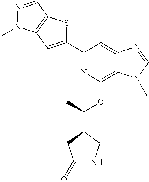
N1=C(C2=CC3=C(S2)C=NN3C)C=C2C(=C1OC(C)C1CNC(=O)C1)N(C)C=N2
